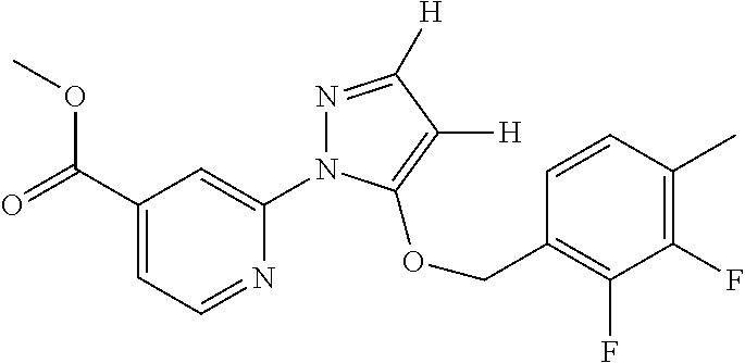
C1(C(=O)OC)=CC=NC(N2N=C([H])C([H])=C2OCC2=C(F)C(F)=C(C)C=C2)=C1
